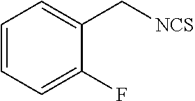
C1=CC=C(F)C(C[NCS])=C1
